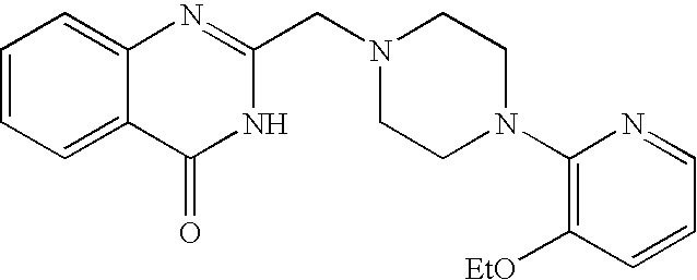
C1=CC=C2C(=C1)N=C(CN1CCN(C3=C([EtO])C=CC=N3)CC1)NC2=O
